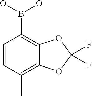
C1=CC(C)=C2C(=C1B(O)O)OC(F)(F)O2
